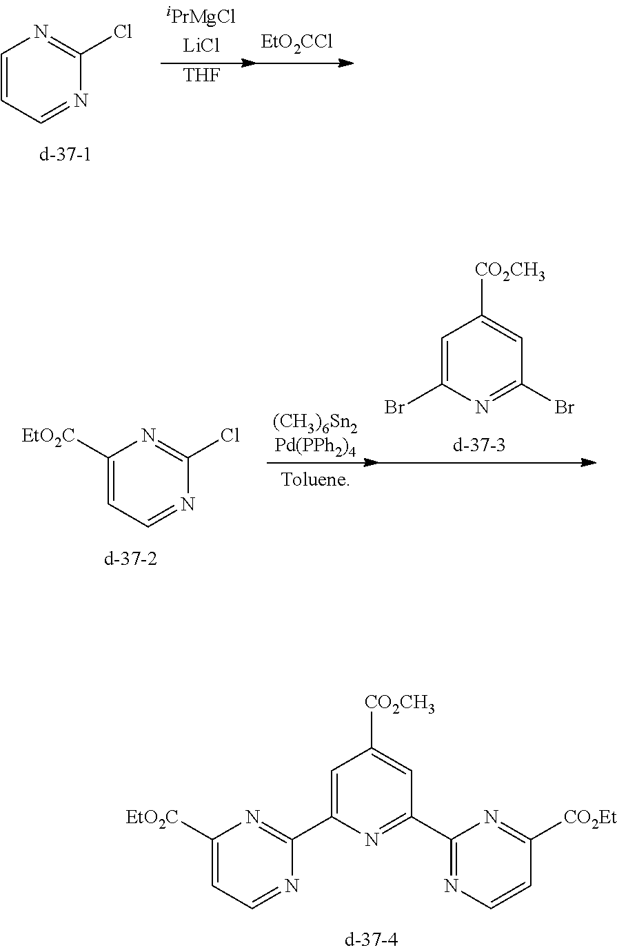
C1([EtO2C])=CC=NC(C2=CC([CO2CH3])=CC(C3=NC=CC([CO2Et])=N3)=N2)=N1.C1=CC=NC(Cl)=N1.[THF].C1([EtO2C])=CC=NC(Cl)=N1.C1=C(Br)N=C(Br)C=C1[CO2CH3]
